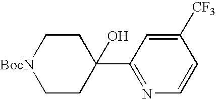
C1CC(C2=NC=CC([CF3])=C2)(O)CC[BocN]1
